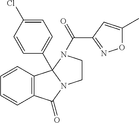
C1=CC2=C(C=C1)C(=O)N1CCN(C(C3=NOC(C)=C3)=O)C21C1=CC=C(Cl)C=C1
